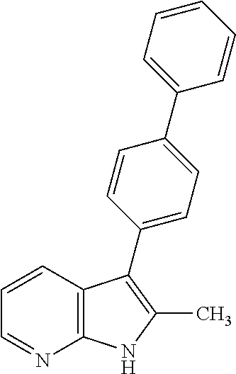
C1=CC2=C(N=C1)NC(C)=C2C1=CC=C(C2=CC=CC=C2)C=C1
